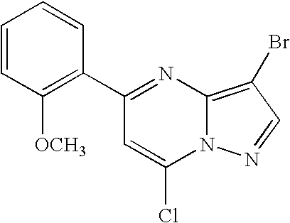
C1(C2=C([OCH3])C=CC=C2)=NC2=C(Br)C=NN2C(Cl)=C1
